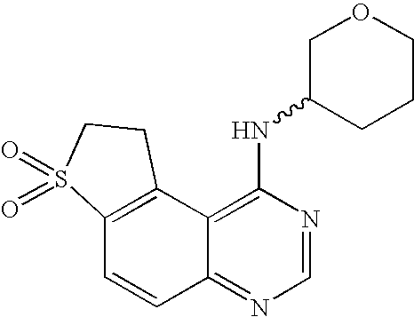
C12=C(C3=C(NC4CCCOC4)N=CN=C3C=C1)CCS2(=O)=O
